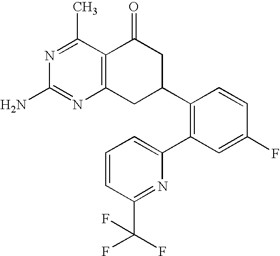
C12=C(CC(C3=C(C4=CC=CC(C(F)(F)F)=N4)C=C(F)C=C3)CC1=O)N=C(N)N=C2C
